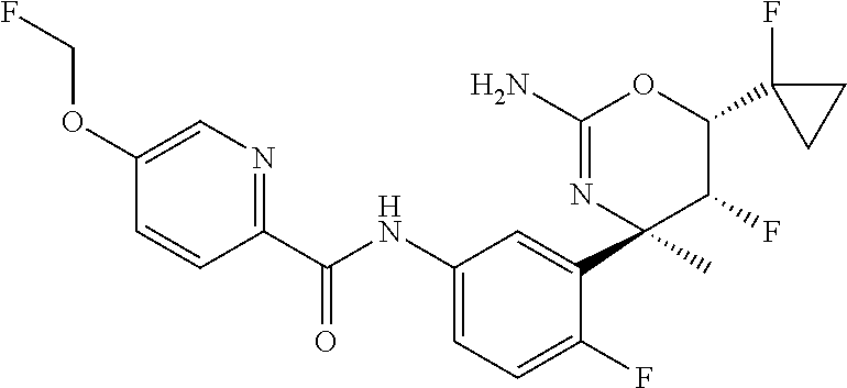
C1(C(NC2=CC=C(F)C(C3(C)C(F)C(C4(F)CC4)OC(N)=N3)=C2)=O)=NC=C(OCF)C=C1
